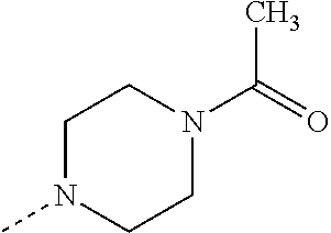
C1N(C)CCN(C(=O)C)C1
